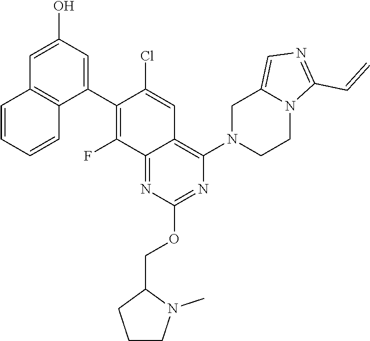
C12=NC(OCC3CCCN3C)=NC(N3CCN4C(=CN=C4C=C)C3)=C1C=C(Cl)C(C1=CC(O)=CC3=C1C=CC=C3)=C2F
